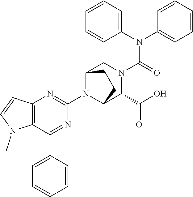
C1(N2C3C(C(O)=O)N(C(N(C4=CC=CC=C4)C4=CC=CC=C4)=O)CC2CC3)=NC2=C(C(C3=CC=CC=C3)=N1)N(C)C=C2
